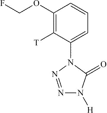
C1(OCF)=C([T])C(N2N=NN([H])C2=O)=CC=C1
